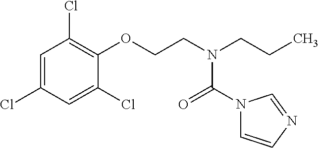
C1=C(Cl)C=C(Cl)C(OCCN(CCC)C(=O)N2C=CN=C2)=C1Cl
